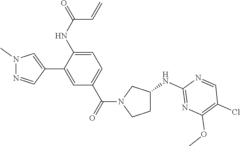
C1=C(C2=CN(C)N=C2)C(NC(=O)C=C)=CC=C1C(=O)N1CCC(NC2=NC(OC)=C(Cl)C=N2)C1
